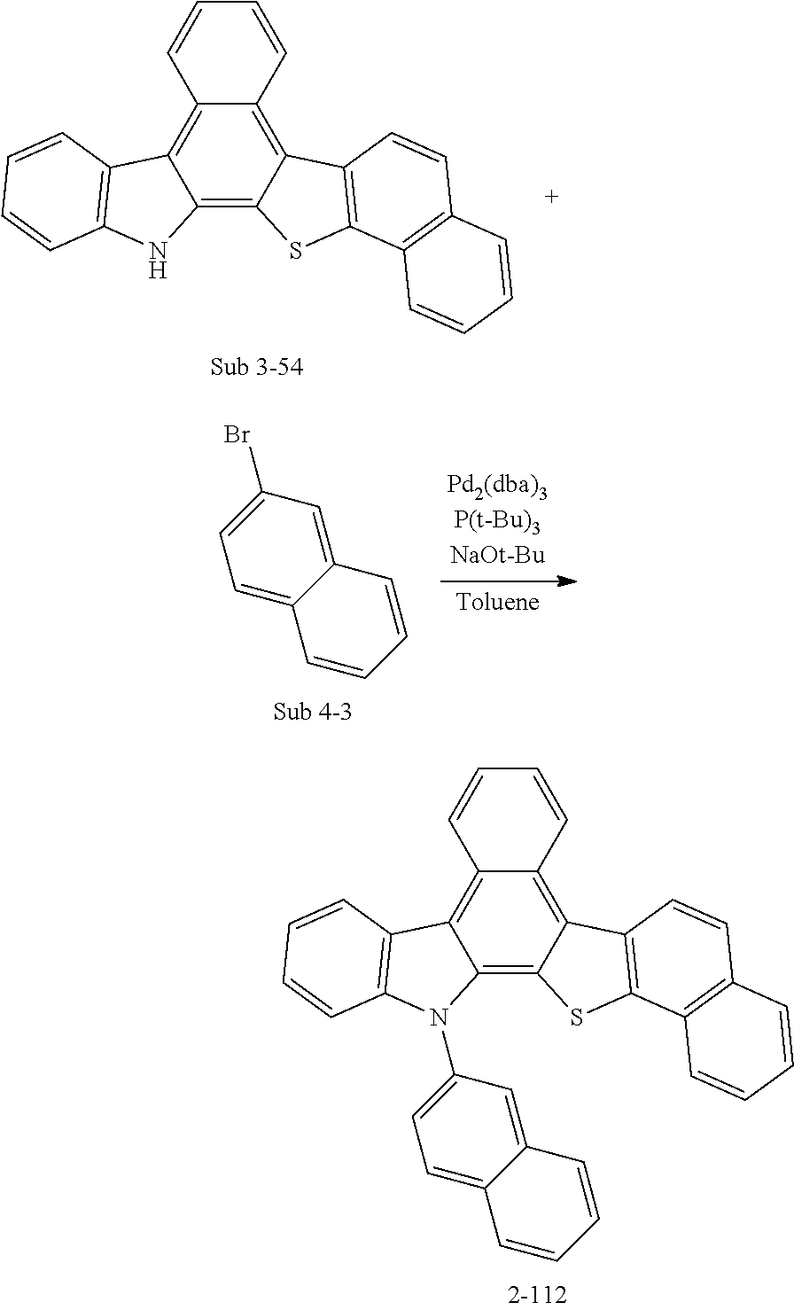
C1=C2C(=CC(Br)=C1)C=CC=C2.C12=C3C(=C4C(=C1C1=C(S2)C2=C(C=C1)C=CC=C2)C=CC=C4)C1=C(N3C2=CC=C3C(=C2)C=CC=C3)C=CC=C1.C12=C3C(=C4C(=C1C1=C(S2)C2=C(C=C1)C=CC=C2)C=CC=C4)C1=C(N3)C=CC=C1
